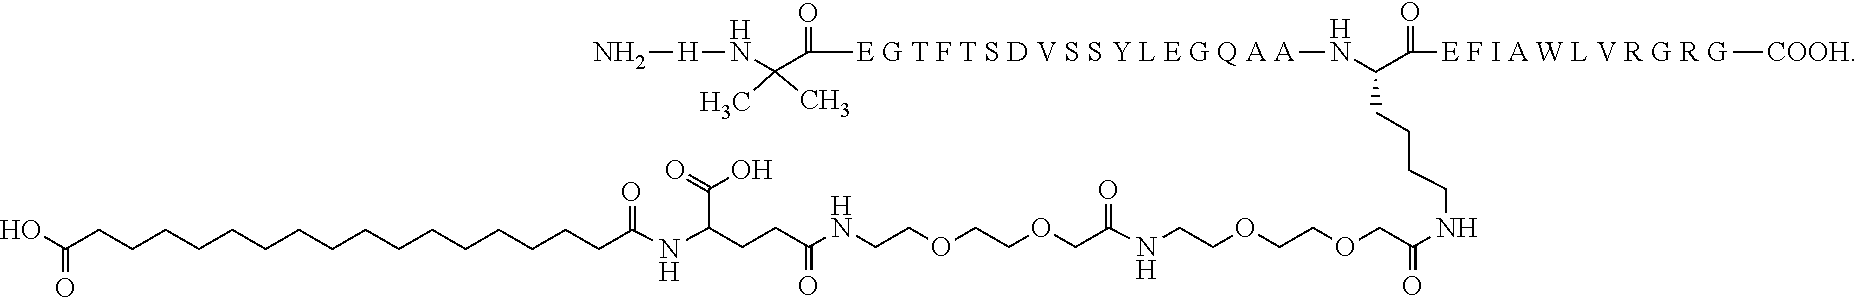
C(CCCCCCCCCC(NC(CCC(NCCOCCOCC(NCCOCCOCC(NCCCCC(N[E G T F T S D V S S Y L E G Q A A]C(=O)C(N[H]N)(C)C)C([ E F I A W L V R G R G][COOH])=O)=O)=O)=O)C(=O)O)=O)CCCCCCC(O)=O
